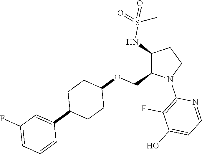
C1(NS(=O)(=O)C)C(COC2CCC(C3=CC(F)=CC=C3)CC2)N(C2=C(F)C(O)=CC=N2)CC1
